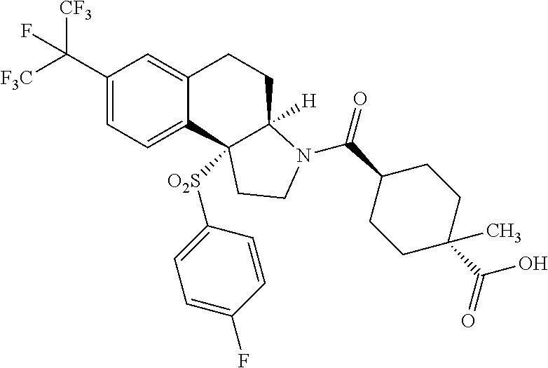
C1(C([F3C])([CF3])F)=CC=C2C(=C1)CCC1([H])C2([O2S]C2=CC=C(F)C=C2)CCN1C(C1CCC(C(O)=O)(C)CC1)=O
